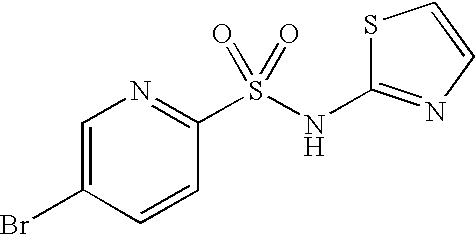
S1C(NS(C2=NC=C(Br)C=C2)(=O)=O)=NC=C1
